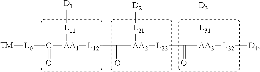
[TM][L0]C([AA1]([L12]C([AA2]([L22]C([AA3]([L32][D4])[L31][D3])=O)[L21][D2])=O)[L11][D1])=O
